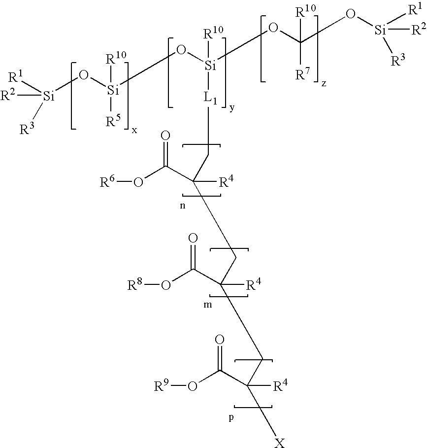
[R1][Si](O[Si](O[Si](OC(O[Si]([R1])([R2])[R3])([R10])[R7])([R10])[L1]CC(CC(CC([X])([R4])C(O[R9])=O)([R4])C(O[R8])=O)([R4])C(O[R6])=O)([R5])[R10])([R2])[R3]
